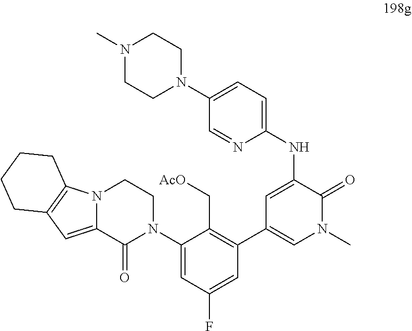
C1=C(NC2=CC=C(N3CCN(C)CC3)C=N2)C(=O)N(C)C=C1C1=C(C[AcO])C(N2CCN3C(=CC4=C3CCCC4)C2=O)=CC(F)=C1
